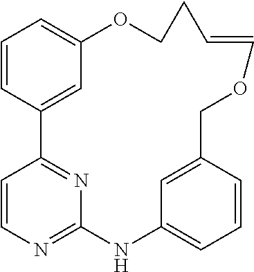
C1=CC2=CC(=C1)OCCC=COCC1=CC(=CC=C1)NC1=NC=CC2=N1
